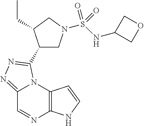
C12=NN=C(C3CN(S(NC4COC4)(=O)=O)CC3CC)N1C1=C(N=C2)NC=C1
